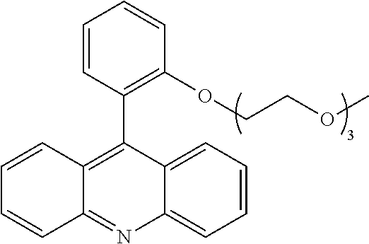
C1=CC2=C(C3=C(OCCOC)C=CC=C3)C3=CC=CC=C3N=C2C=C1
